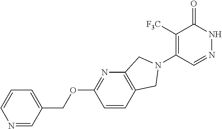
C1([F3C])=C(N2CC3=C(N=C(OCC4=CC=CN=C4)C=C3)C2)C=NNC1=O
